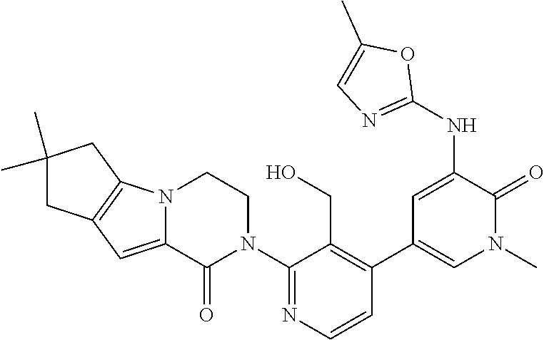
C1(N2CCN3C(=CC4=C3CC(C)(C)C4)C2=O)=NC=CC(C2=CN(C)C(=O)C(NC3=NC=C(C)O3)=C2)=C1CO
